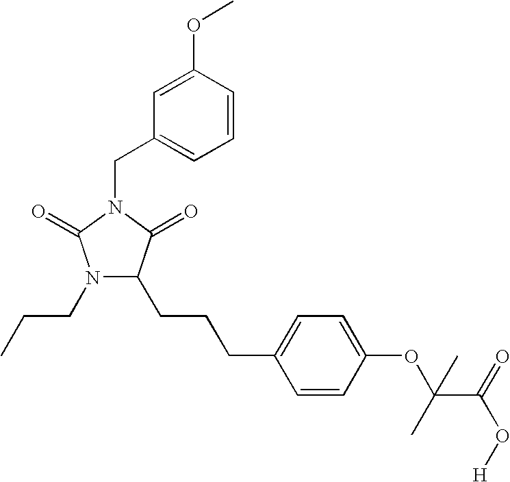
N1(CCC)C(CCCC2=CC=C(OC(C(=O)O[H])(C)C)C=C2)C(=O)N(CC2=CC=CC(OC)=C2)C1=O
